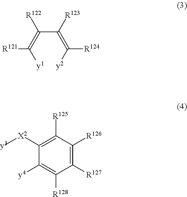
C1([X2][y3])=C([R125])C([R126])=C([R127])C([R128])=C1[y4].C(=C(C(=C([R121])[y1])[R122])[R123])([R124])[y2]
